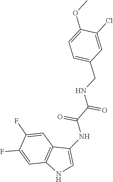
O(C)C1=CC=C(CNC(C(=O)NC2=CNC3=C2C=C(F)C(F)=C3)=O)C=C1Cl
